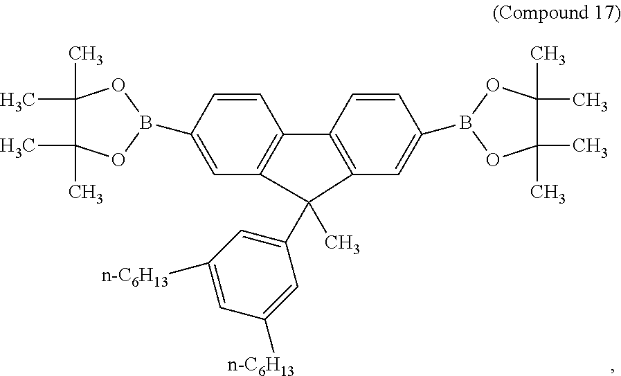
C1=CC(B2OC(C)(C)C(C)(C)O2)=CC2=C1C1=C(C=C(B3OC(C)(C)C(C)(C)O3)C=C1)C2(C)C1=CC([n-C6H13])=CC([n-C6H13])=C1
